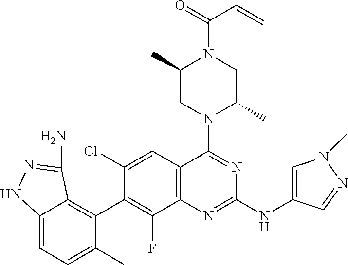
C12=CC=C(C)C(C3=C(F)C4=C(C=C3Cl)C(N3C(C)CN(C(=O)C=C)C(C)C3)=NC(NC3=CN(C)N=C3)=N4)=C1C(N)=NN2
